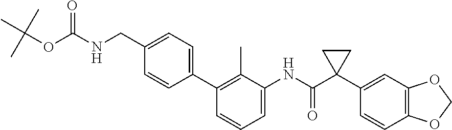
C1=C(NC(C2(C3=CC4=C(C=C3)OCO4)CC2)=O)C(C)=C(C2=CC=C(CNC(OC(C)(C)C)=O)C=C2)C=C1
